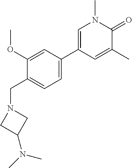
C1=C(C)C(=O)N(C)C=C1C1=CC=C(CN2CC(N(C)C)C2)C(OC)=C1
